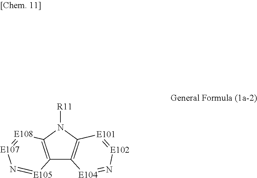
C12=C(N([R11])C3=C1[E104]=N[E102]=[E101]3)[E108]=[E107]N=[E105]2
